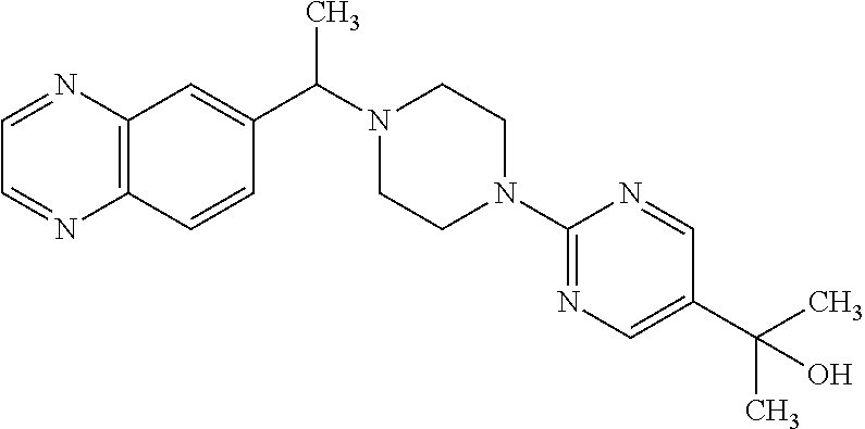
C12=C(C=CC(C(N3CCN(C4=NC=C(C(C)(C)O)C=N4)CC3)C)=C1)N=CC=N2
